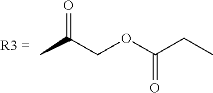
C(=O)(OCC(C)=O)CC
